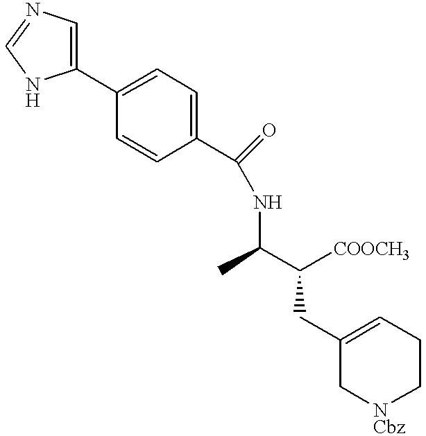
C1=C(C2=CC=C(C(NC(C([COOCH3])CC3=CCC[NCbz]C3)C)=O)C=C2)NC=N1
